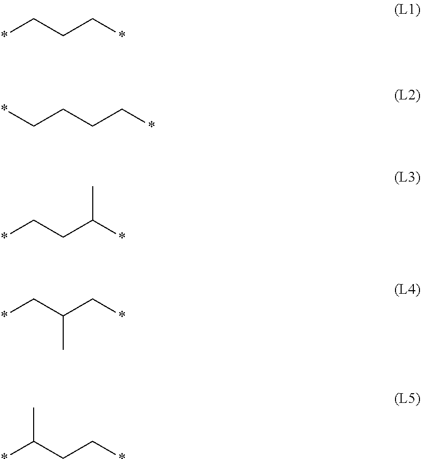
*CCC*.*CCCC*.*CCC(*)C.*CC(C*)C.*C(CC*)C
